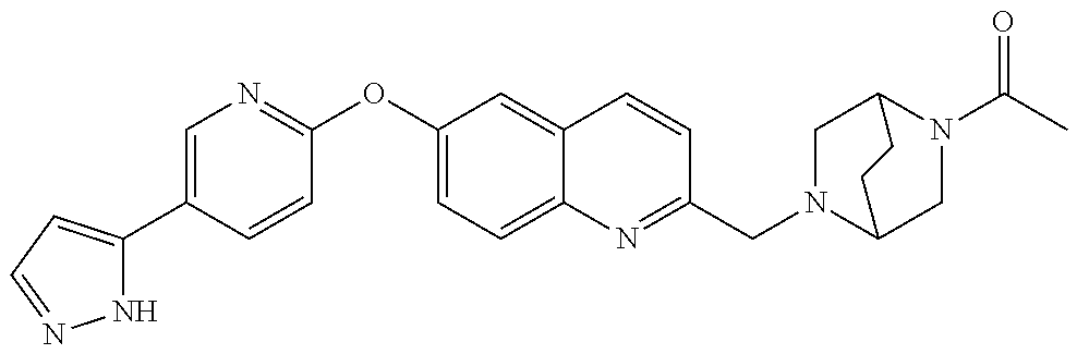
N1C(C2=CN=C(OC3=CC=C4C(=C3)C=CC(CN3C5CN(C(=O)C)C(C3)CC5)=N4)C=C2)=CC=N1
